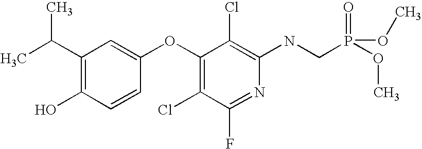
OC1=C(C(C)C)C=C(OC2=C(Cl)C(F)=NC(NCP(OC)(=O)OC)=C2Cl)C=C1
